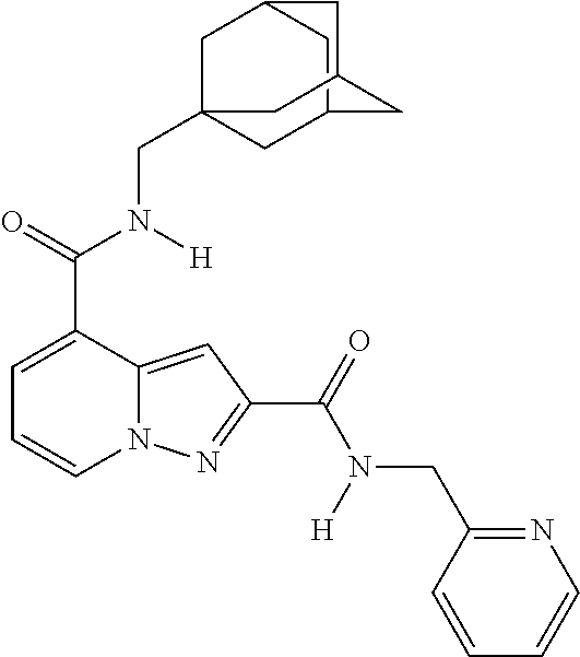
C1=C(C(=O)N([H])CC23CC4CC(C2)CC(C4)C3)C2=CC(C(=O)N([H])CC3=NC=CC=C3)=NN2C=C1
